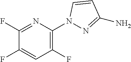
C1(F)=C(N2N=C(N)C=C2)N=C(F)C(F)=C1
